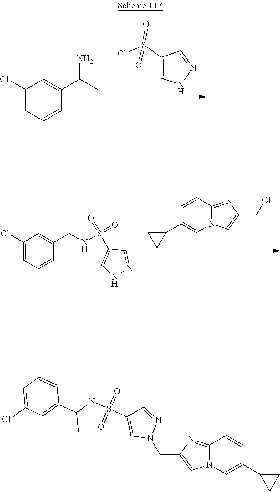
C1(S(Cl)(=O)=O)=CNN=C1.C1(Cl)=CC=CC(C(N)C)=C1.C1=CC2=NC(CCl)=CN2C=C1C1CC1.C1(Cl)=CC=CC(C(NS(=O)(=O)C2=CNN=C2)C)=C1.C12=NC(CN3N=CC(S(NC(C4=CC(Cl)=CC=C4)C)(=O)=O)=C3)=CN1C=C(C1CC1)C=C2
